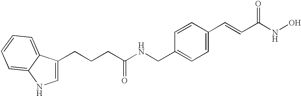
C1=C(CCCC(NCC2=CC=C(C=CC(NO)=O)C=C2)=O)C2=CC=CC=C2N1
